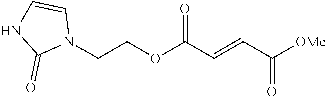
[OMe]C(C=CC(OCCN1C=CNC1=O)=O)=O
